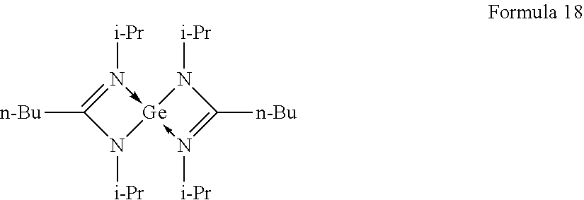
N1([i-Pr])->[Ge]2(-N([i-Pr])=C([n-Bu])N2[i-Pr])N([i-Pr])C=1[n-Bu]
